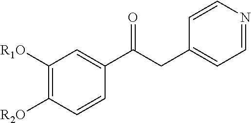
C1([R1O])=C([R2O])C=CC(C(CC2=CC=NC=C2)=O)=C1
